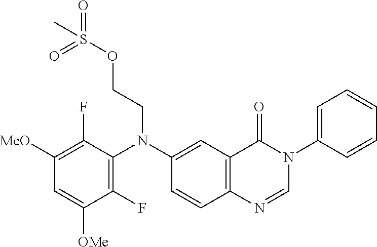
C1(F)=C(N(C2=CC3=C(C=C2)N=CN(C2=CC=CC=C2)C3=O)CCOS(=O)(C)=O)C(F)=C([MeO])C=C1[OMe]
